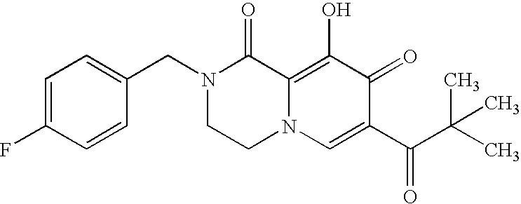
C1=C(CN2CCN3C(=C(O)C(=O)C(C(C(C)(C)C)=O)=C3)C2=O)C=CC(F)=C1
